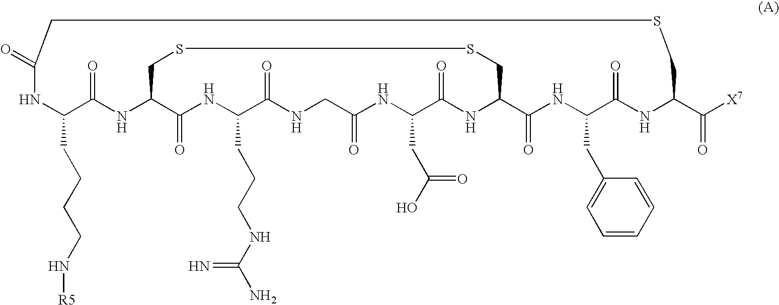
N1C(CCCCN[R5])C(=O)NC2C(=O)NC(CCCNC(N)=N)C(=O)NCC(=O)NC(CC(O)=O)C(=O)NC(C(=O)NC(CC3=CC=CC=C3)C(=O)NC(C([X7])=O)CSCC1=O)CSCSC2
